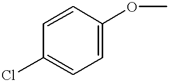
C1=C(Cl)C=CC(OC)=C1
